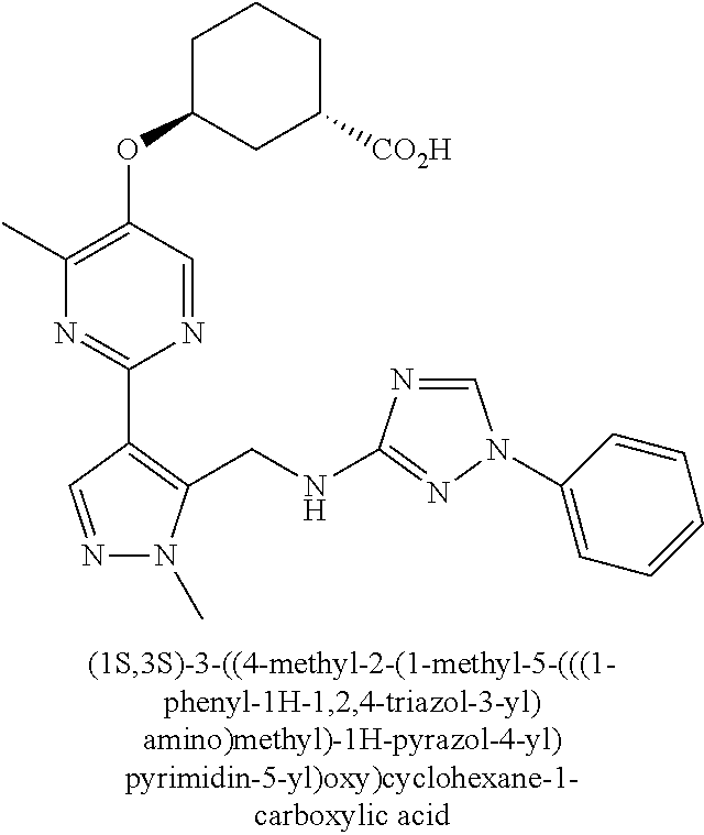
N1=CC(C2=NC(C)=C(OC3CC([CO2H])CCC3)C=N2)=C(CNC2=NN(C3=CC=CC=C3)C=N2)N1C
